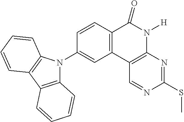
C1=CC2=C(C=C1N1C3=C(C4=C1C=CC=C4)C=CC=C3)C1=C(N([H])C2=O)N=C(SC)N=C1
